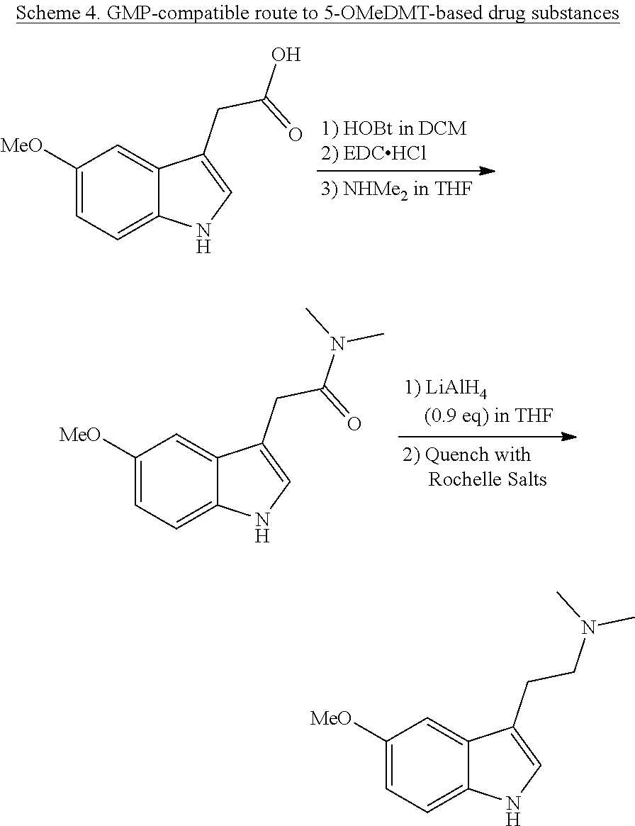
C1=C2C(CC(=O)O)=CNC2=CC=C1[MeO].C1=C2C(CC(=O)N(C)C)=CNC2=CC=C1[MeO].C1=C2C(CCN(C)C)=CNC2=CC=C1[MeO]
